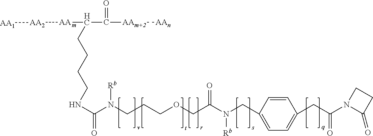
C(=O)(NCCCCC(C(=O)[AAm+2][AAn])[AA][AA2][AA1])N([Rb])CCCOCC(N(CC1=CC=C(CC(N2C(=O)CC2)=O)C=C1)[Rb])=O
